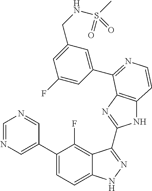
C1=C(C2=CC=C3C(=C2F)C(C2=NC4=C(N2)C=CN=C4C2=CC(CNS(C)(=O)=O)=CC(F)=C2)=NN3)C=NC=N1
